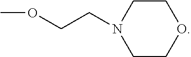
C(CN1CCOCC1)OC
